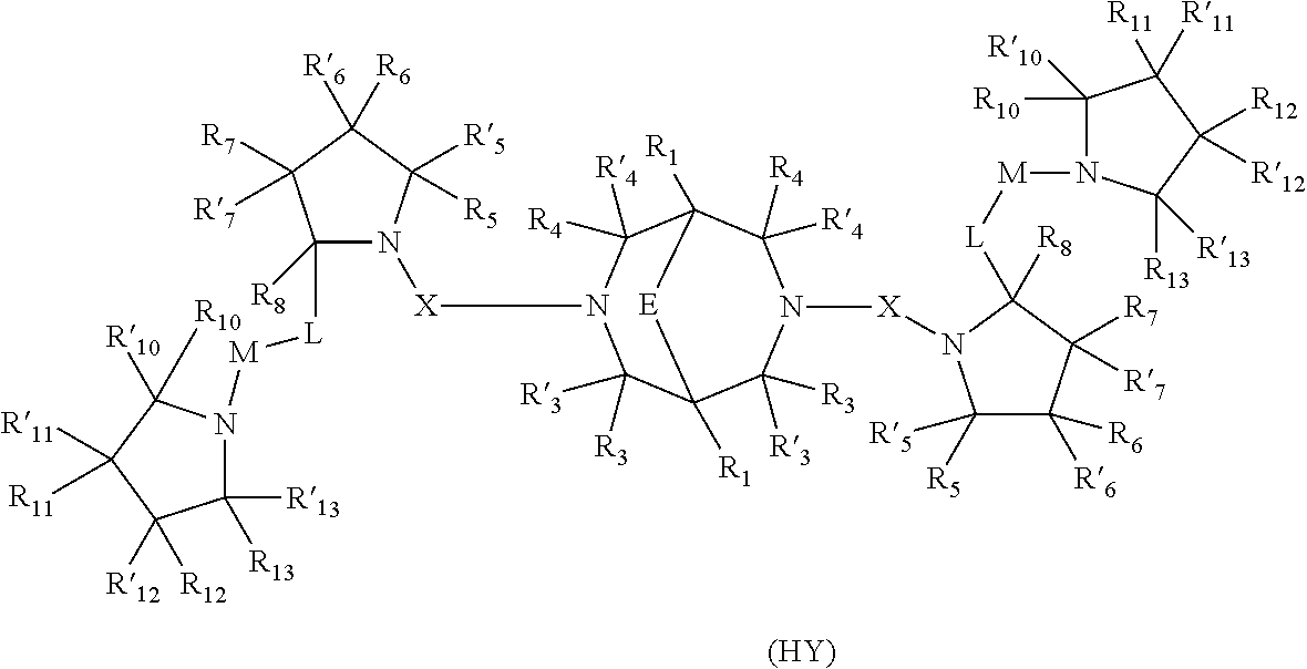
[(HY)].C1([R4])([R4])N([X]N2C([L][M]N3C([R13])([R13])C([R12])([R12])C([R11])([R11])C3([R10])[R10])([R8])C([R7])([R7])C([R6])([R6])C2([R5])[R5])C([R3])([R3])C2([R1])C([R3])([R3])N([X]N3C([R5])([R5])C([R6])([R6])C([R7])([R7])C3([L][M]N3C([R10])([R10])C([R11])([R11])C([R12])([R12])C3([R13])[R13])[R8])C([R4])([R4])C1([R1])[E]2
